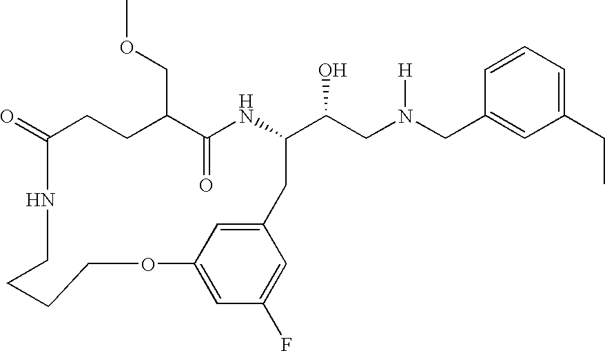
C1(=O)CCC(COC)C(=O)NC(C(CN(CC2=CC(CC)=CC=C2)[H])O)CC2=CC(=CC(F)=C2)OCCCCN1
